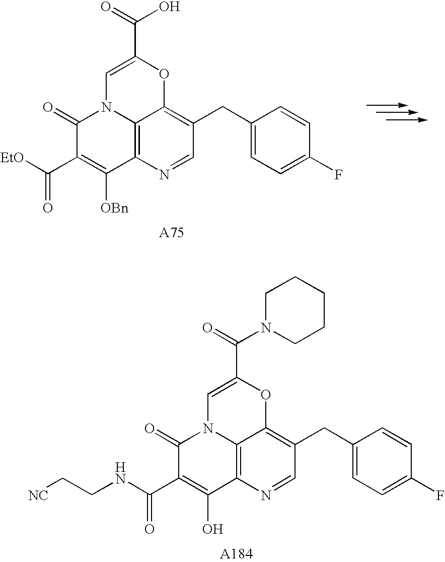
C12=C3N=CC(CC4=CC=C(F)C=C4)=C1OC(C(=O)O)=CN2C(=O)C(C([EtO])=O)=C3[OBn].C12=C3N=CC(CC4=CC=C(F)C=C4)=C1OC(C(=O)N1CCCCC1)=CN2C(=O)C(C(NCC[NC])=O)=C3O
